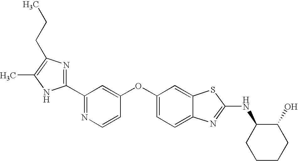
N1=C(C2=NC(CCC)=C(C)N2)C=C(OC2=CC=C3C(=C2)SC(NC2CCCCC2O)=N3)C=C1
